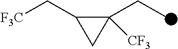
C1(C[F3C])C(CC)([CF3])C1
